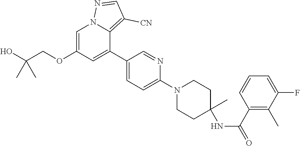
C1=C(OCC(O)(C)C)C=C(C2=CC=C(N3CCC(C)(NC(C4=C(C)C(F)=CC=C4)=O)CC3)N=C2)C2=C([CN])C=NN12
